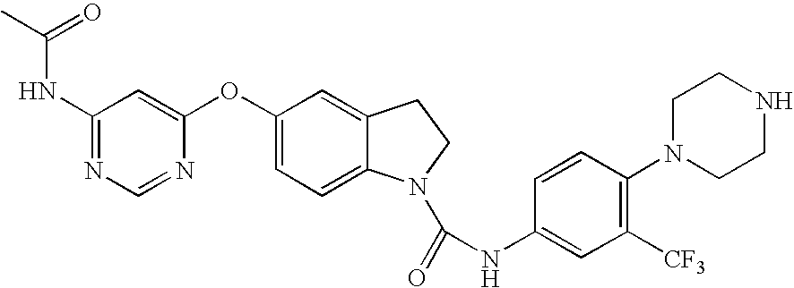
C1(NC(=O)C)=NC=NC(OC2=CC=C3C(=C2)CCN3C(=O)NC2=CC([CF3])=C(N3CCNCC3)C=C2)=C1
